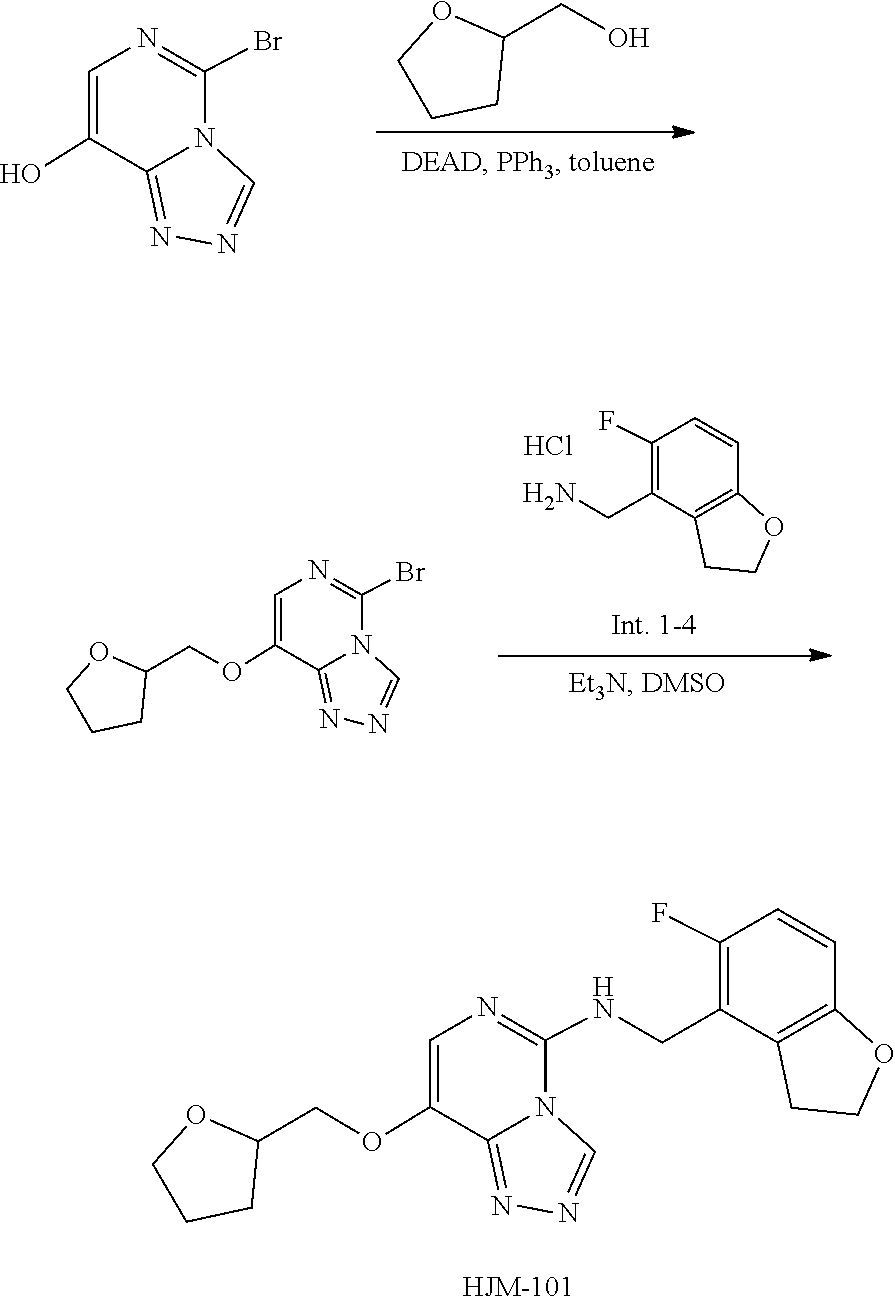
N1=C2N(C(Br)=NC=C2O)C=N1.C1(CO)OCCC1.C1=CC2=C(C(CN)=C1F)CCO2.Cl.N1=C2N(C(Br)=NC=C2OCC2OCCC2)C=N1.C1(NCC2=C(F)C=CC3=C2CCO3)=NC=C(OCC2OCCC2)C2=NN=CN12
